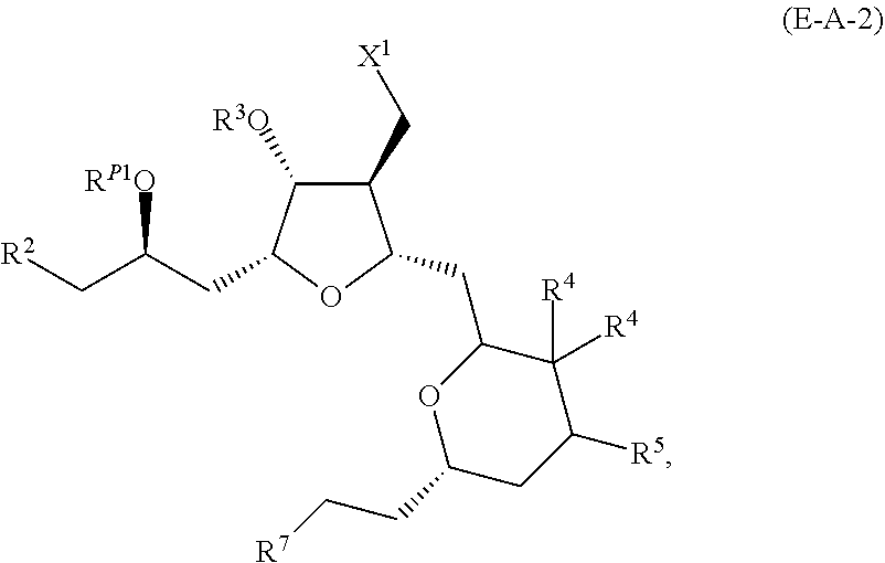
C1(C[X1])C([R3O])C(CC(C[R2])[RP1O])OC1CC1OC(CC[R7])CC([R5])C1([R4])[R4]
